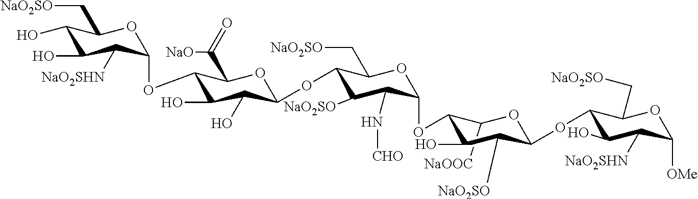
C1([NaOOC])C(OC2C(N[CHO])C([NaO2SO])C(OC3C(O)C(O)C(OC4C([NaO2SHN])C(O)C(O)C(C[NaO2SO])O4)C(C(=O)[NaO])O3)C(C[NaO2SO])O2)C(O)C([NaO2SO])C(OC2C(O)C([NaO2SHN])C([OMe])OC2C[NaO2SO])O1
